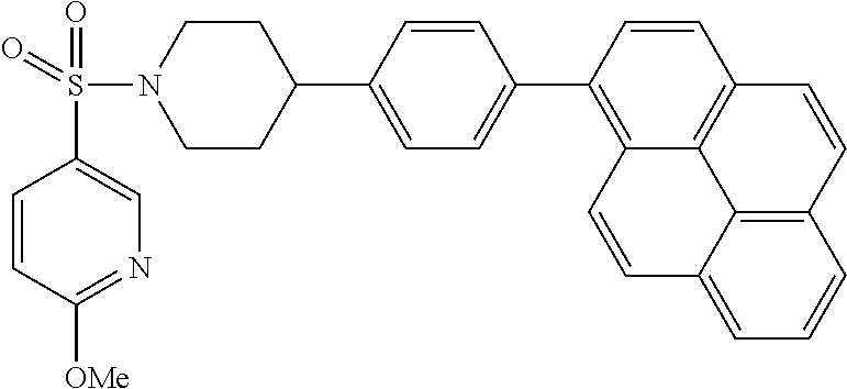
C1=CC([OMe])=NC=C1S(N1CCC(C2=CC=C(C3=C4C5=C(C=C3)C=CC3=C5C(=CC=C3)C=C4)C=C2)CC1)(=O)=O
